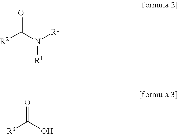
O=C(N([R1])[R1])[R2].O=C(O)[R3]
